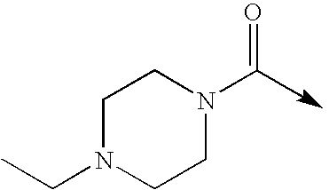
C1N(CC)CCN(C=O)C1
